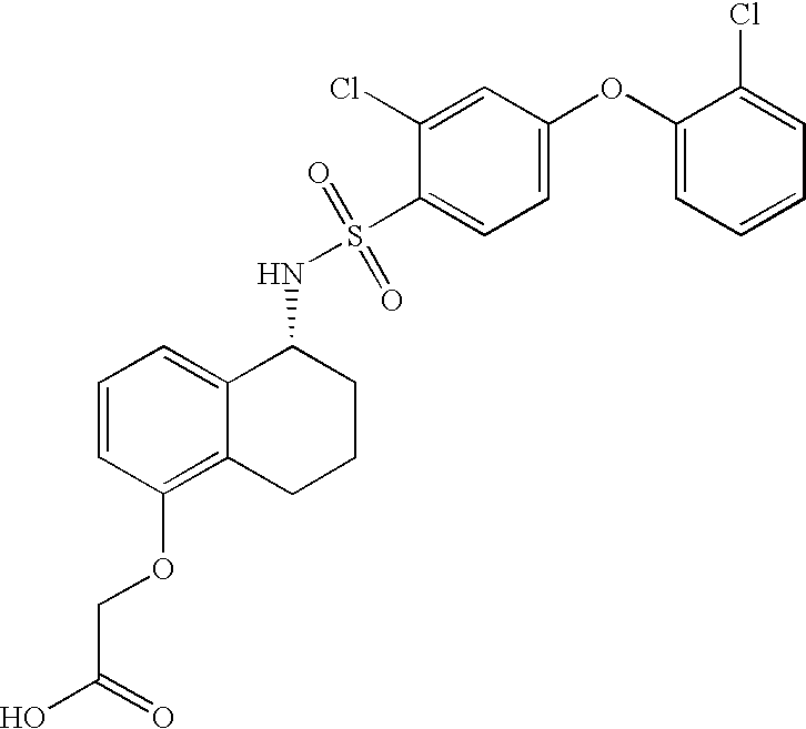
C1=CC(OCC(O)=O)=C2C(=C1)C(NS(=O)(=O)C1=CC=C(OC3=CC=CC=C3Cl)C=C1Cl)CCC2
